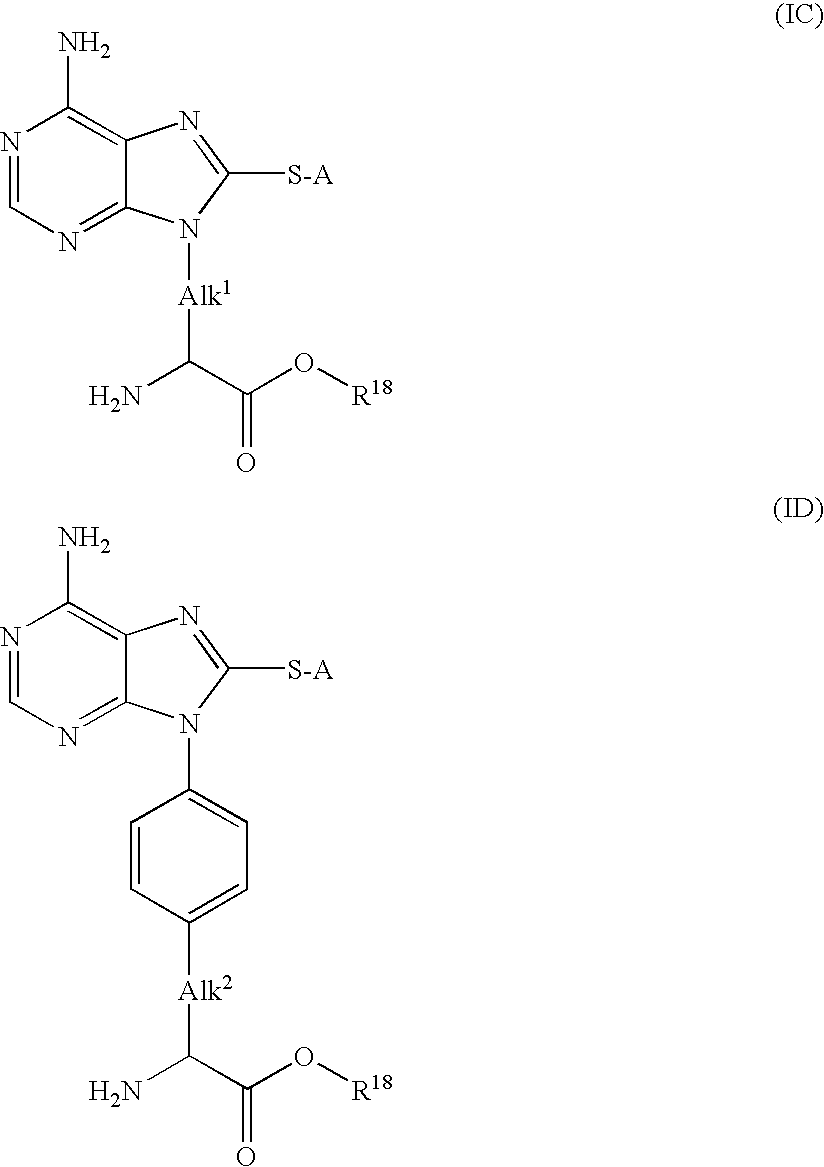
N1=CN=C2C(=C1N)N=C([S-A])N2[Alk1]C(N)C(O[R18])=O.N1=CN=C2C(=C1N)N=C([S-A])N2C1=CC=C([Alk2]C(N)C(O[R18])=O)C=C1
